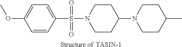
C1(OC)=CC=C(S(=O)(N2CCC(N3CCC(C)CC3)CC2)=O)C=C1.[Structure of TASIN-1]
